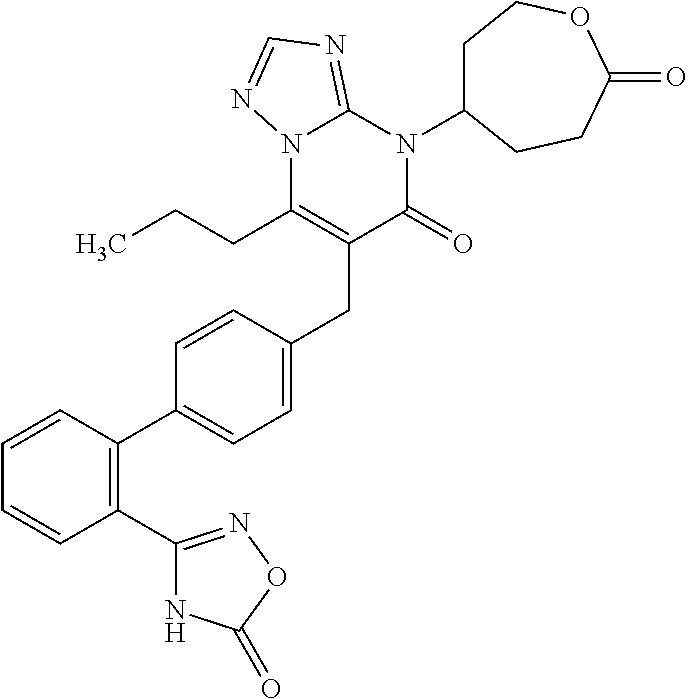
C1=CC(C2=CC=C(CC3=C(CCC)N4C(=NC=N4)N(C4CCOC(=O)CC4)C3=O)C=C2)=C(C2=NOC(=O)N2)C=C1
